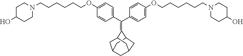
C(C1=CC=C(OCCCCCCN2CCC(O)CC2)C=C1)(C1=CC=C(OCCCCCCN2CCC(O)CC2)C=C1)=C1C2CC3CC(C2)CC1C3
